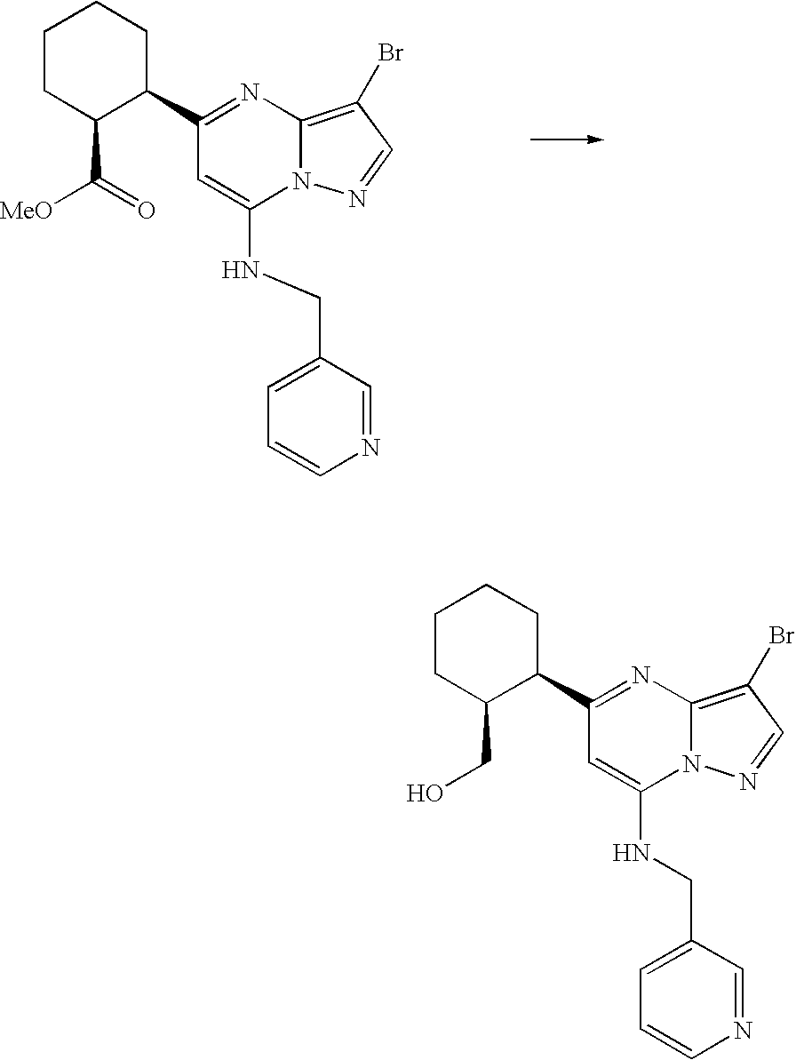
C1(C2CCCCC2C([MeO])=O)=NC2=C(Br)C=NN2C(NCC2=CC=CN=C2)=C1.C1(C2CCCCC2CO)=NC2=C(Br)C=NN2C(NCC2=CC=CN=C2)=C1
